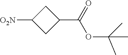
[O2N]C1CC(C(=O)OC(C)(C)C)C1
